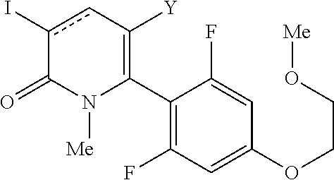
C1(C2=C([Y])cc(I)C(=O)N2[Me])=C(F)C=C(OCCO[Me])C=C1F
